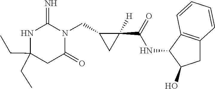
C(C1(CC)NC(=N)N(CC2C([H])(C(=O)NC3C(O)CC4=C3C=CC=C4)C2)C(=O)C1)C
